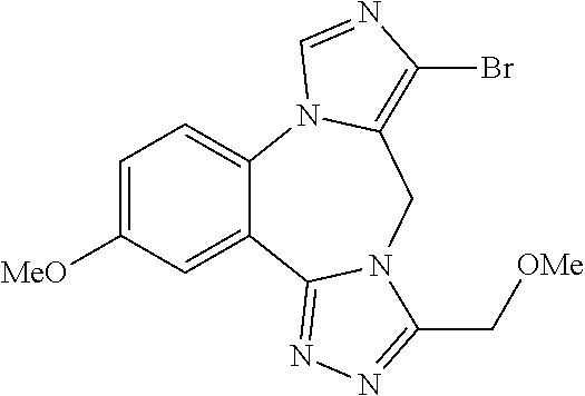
C1=C([MeO])C=C2C(=C1)N1C(=C(Br)N=C1)CN1C2=NN=C1C[OMe]
